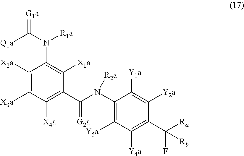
C1([X2a])=C([X3a])C([X4a])=C(C(N(C2=C([Y5a])C([Y4a])=C(C([Ra])(F)[Rb])C([Y2a])=C2[Y1a])[R2a])=[G2a])C([X1a])=C1N(C([Q1a])=[G1a])[R1a]
